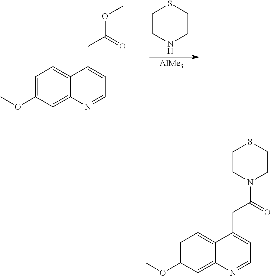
C1=C(OC)C=C2C(=C1)C(CC(OC)=O)=CC=N2.C1CNCCS1.[AlMe3].C1=C(OC)C=C2C(=C1)C(CC(N1CCSCC1)=O)=CC=N2
